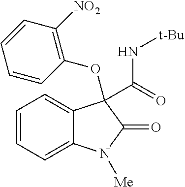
C1=CC=C2C(=C1)C(C(=O)N[t-Bu])(OC1=C([NO2])C=CC=C1)C(=O)N2[Me]
